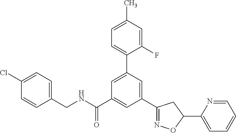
C(NC(=O)C1=CC(C2=NOC(C3=CC=CC=N3)C2)=CC(C2=CC=C(C)C=C2F)=C1)C1=CC=C(Cl)C=C1
